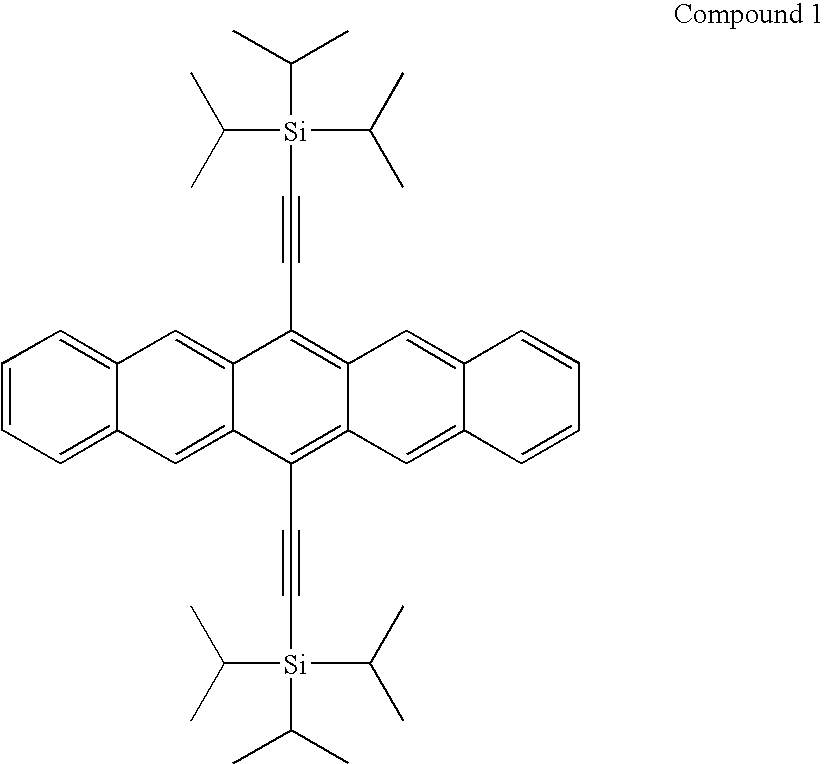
CC(C)[Si](C(C)C)(C(C)C)C#CC1=C2C(=C(C#C[Si](C(C)C)(C(C)C)C(C)C)C3=CC4=CC=CC=C4C=C13)C=C1C(=C2)C=CC=C1
